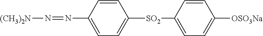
C1=CC(N=N[(CH3)2N])=CC=C1[SO2]C1=CC=C([OSO3Na])C=C1
